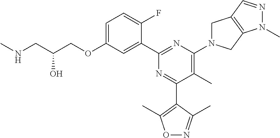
C1=C(OCC(CNC)O)C=C(C2=NC(N3CC4=C(C3)N(C)N=C4)=C(C)C(C3=C(C)ON=C3C)=N2)C(F)=C1
